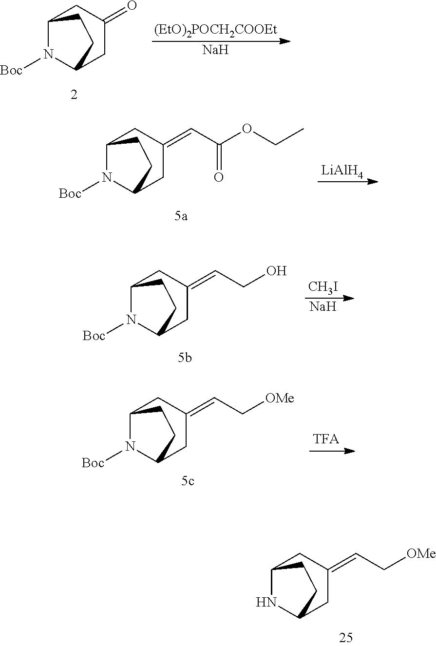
C12NC(CC(=CC[OMe])C1)CC2.C12N([Boc])C(CC(=O)C1)CC2.[Na].[(EtO)2POCH2COOEt].C12N([Boc])C(CC(=CC(OCC)=O)C1)CC2.[LiAlH4].C12N([Boc])C(CC(=CCO)C1)CC2.[CH3I].[Na].C12N([Boc])C(CC(=CC[OMe])C1)CC2
